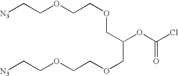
[N3]CCOCCOCC(OC(Cl)=O)COCCOCC[N3]
